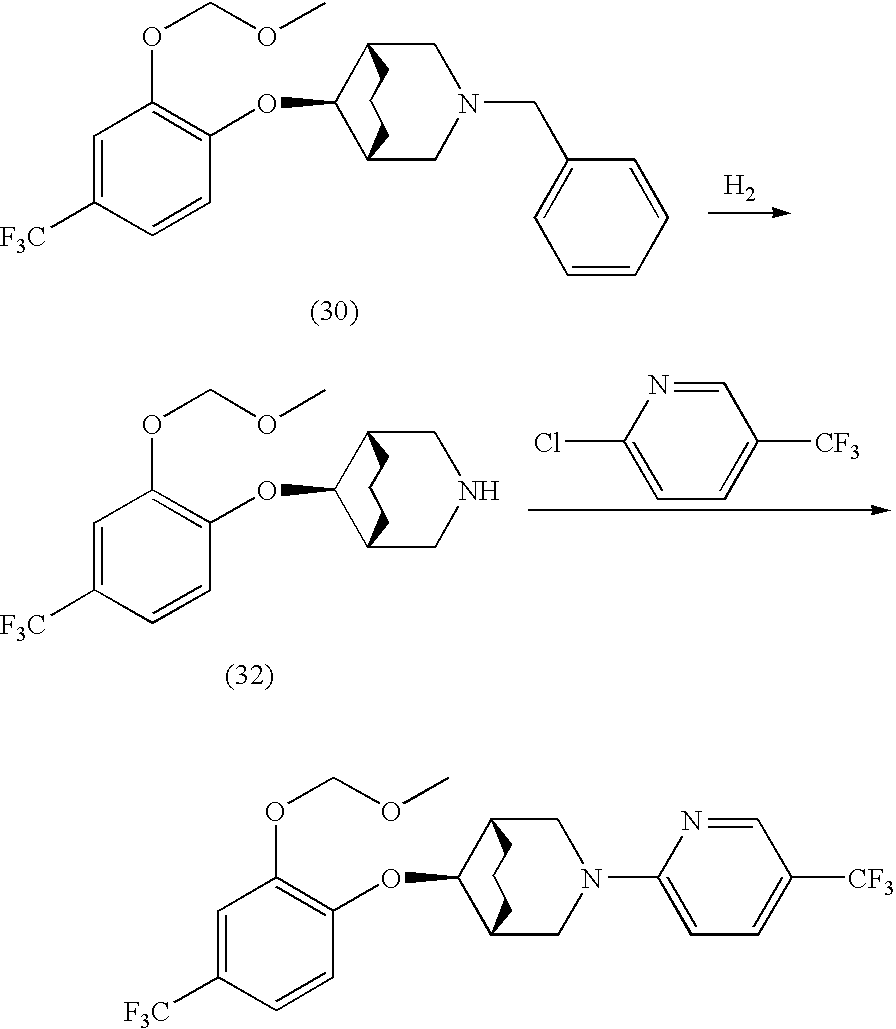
C1=C([F3C])C=CC(OC2C3CN(C4=CC=C([CF3])C=N4)CC2CCC3)=C1OCOC.C1=C([F3C])C=CC(OC2C3CN(CC4=CC=CC=C4)CC2CCC3)=C1OCOC.[H2].C1=C([F3C])C=CC(OC2C3CNCC2CCC3)=C1OCOC.C1=NC(Cl)=CC=C1[CF3]
